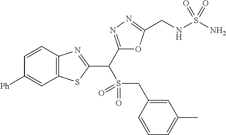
C12=C(C=CC([Ph])=C1)N=C(C(C1=NN=C(CNS(N)(=O)=O)O1)S(CC1=CC(C)=CC=C1)(=O)=O)S2
